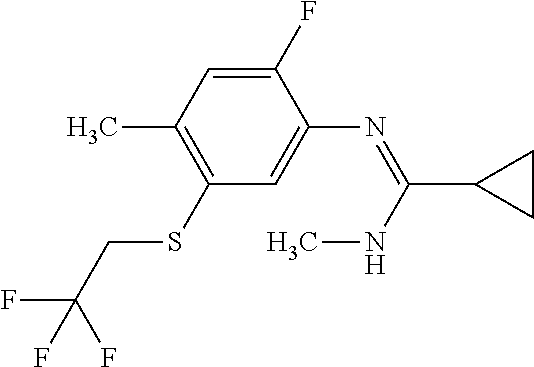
C1(F)=CC(C)=C(SCC(F)(F)F)C=C1N=C(C1CC1)NC
